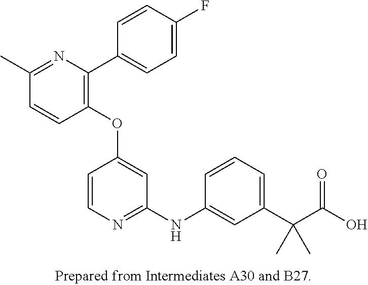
C1(OC2=CC(NC3=CC(C(C(O)=O)(C)C)=CC=C3)=NC=C2)=C(C2=CC=C(F)C=C2)N=C(C)C=C1
